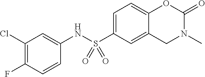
C1(Cl)=C(F)C=CC(NS(C2=CC=C3C(=C2)CN(C)C(=O)O3)(=O)=O)=C1
